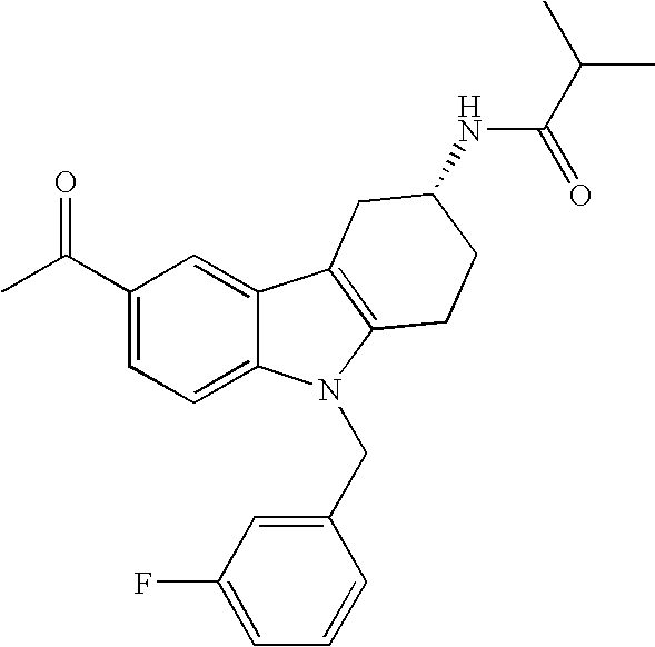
C1(C(C)=O)=CC=C2C(=C1)C1=C(N2CC2=CC(F)=CC=C2)CCC(NC(C(C)C)=O)C1
